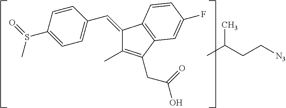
C1(=CC2=CC=C(S(=O)C)C=C2)C(C)=C(CC(O)=O)C2=C1C=CC(F)=C2.CC(CC[N3])C
